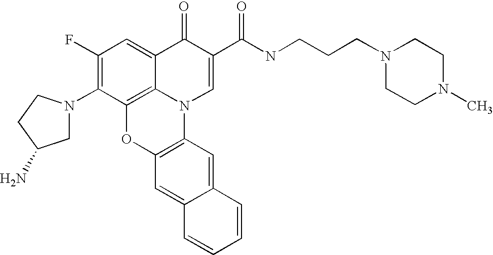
C1(F)=C(N2CC(N)CC2)C2=C3C(=C1)C(=O)C(C(=O)NCCCN1CCN(C)CC1)=CN3C1=C(O2)C=C2C(=C1)C=CC=C2
